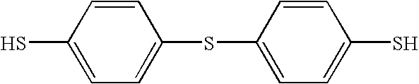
C1=C(S)C=CC(SC2=CC=C(S)C=C2)=C1
